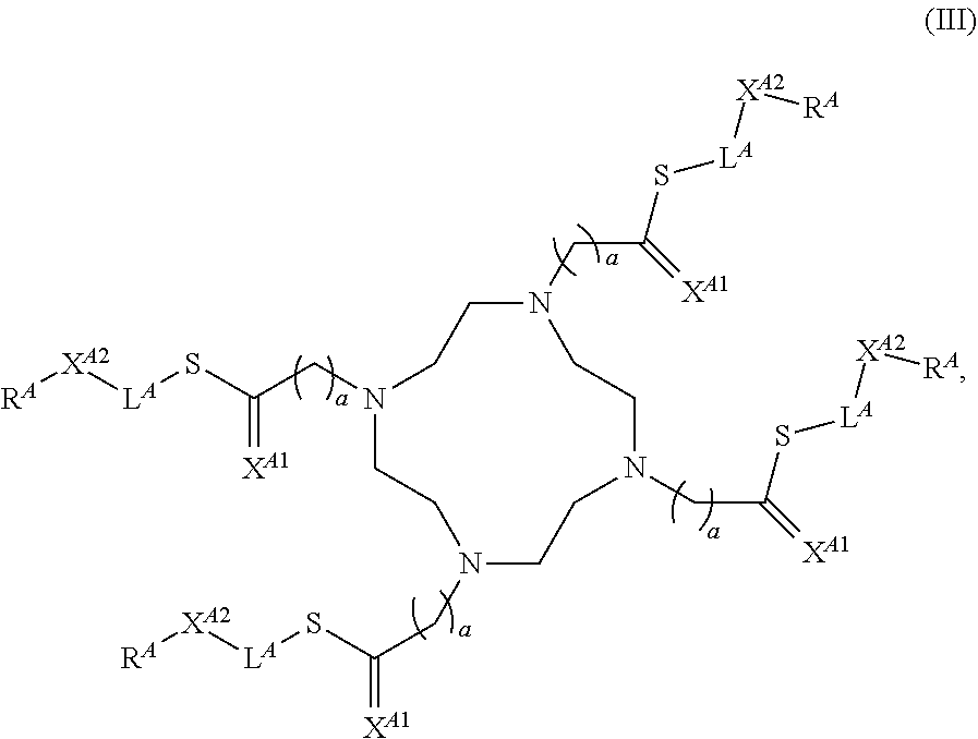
N1(CC(=[XA1])S[LA][XA2][RA])CCN(CC(S[LA][XA2][RA])=[XA1])CCN(CC(S[LA][XA2][RA])=[XA1])CCN(CC(=[XA1])S[LA][XA2][RA])CC1
